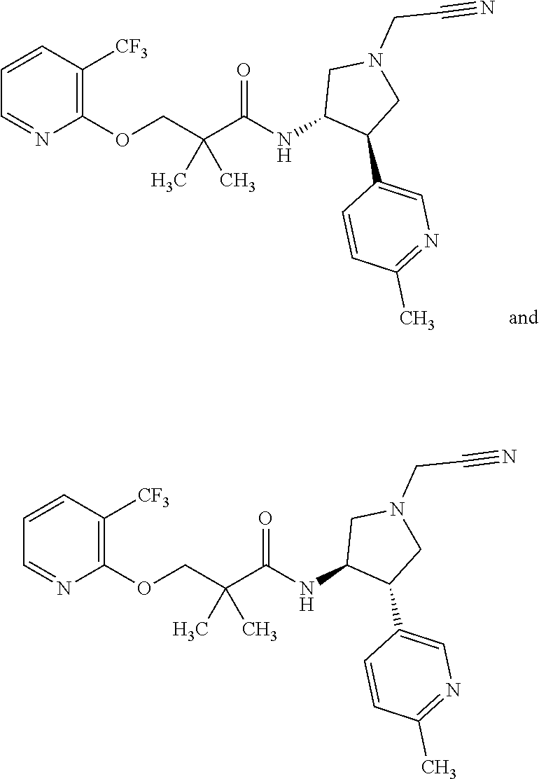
C1=CC=NC(OCC(C(NC2C(C3=CN=C(C)C=C3)CN(CC#N)C2)=O)(C)C)=C1[CF3].C1=CC=NC(OCC(C(NC2C(C3=CN=C(C)C=C3)CN(CC#N)C2)=O)(C)C)=C1[CF3]
